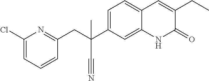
C(C1=NC(Cl)=CC=C1)C(C1=CC=C2C(=C1)NC(=O)C(CC)=C2)(C)C#N
